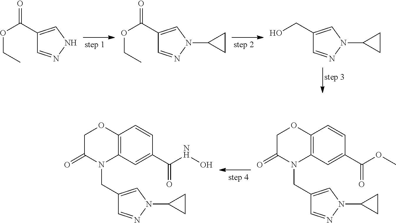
C1(C(OCC)=O)=CNN=C1.C1(C(OCC)=O)=CN(C2CC2)N=C1.C1(CO)=CN(C2CC2)N=C1.C1(CN2C3=C(OCC2=O)C=CC(C(OC)=O)=C3)=CN(C2CC2)N=C1.C1(CN2C3=C(OCC2=O)C=CC(C(NO)=O)=C3)=CN(C2CC2)N=C1
